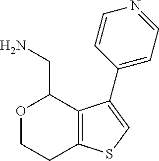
O1CCC2=C(C1CN)C(C1=CC=NC=C1)=CS2
